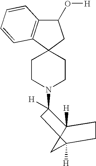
C1CN(C2([H])C3([H])C4(C([H])(C4)CC3)C2)CCC12CC(O[H])C1=C2C=CC=C1
